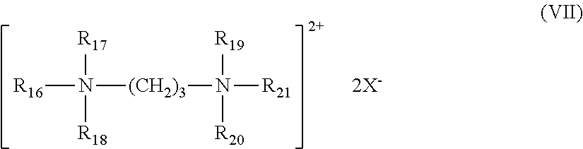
[R16]N([R17])([R18])[(CH2)3]N([R21])([R19])[R20]
